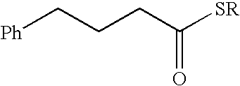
[Ph]CCCC([SR])=O
